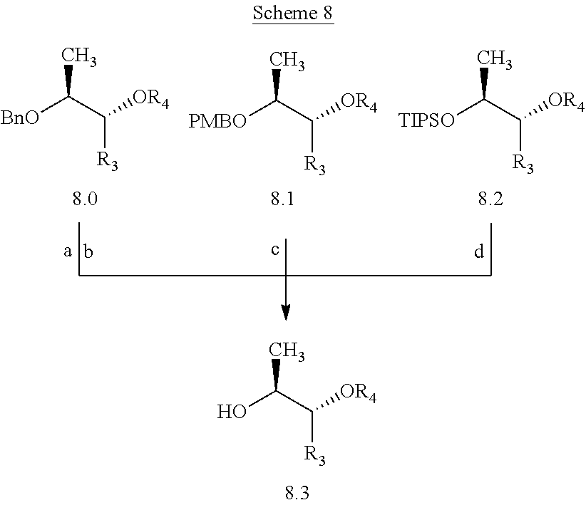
CC(C([OR4])[R3])O.CC(C([OR4])[R3])[TIPSO].CC(C([OR4])[R3])[PMBO].CC(C([OR4])[R3])[BnO]
